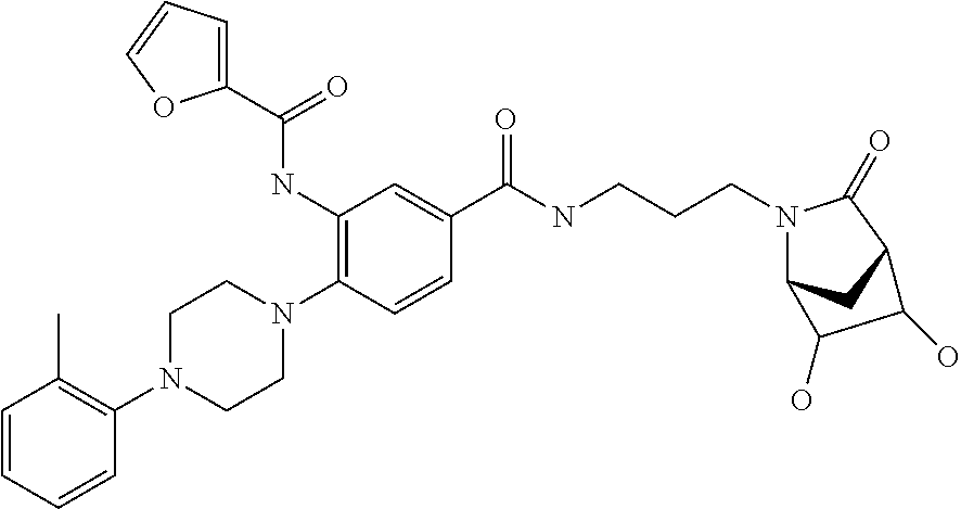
C1(NC(=O)C2=CC=CO2)=C(N2CCN(C3=C(C)C=CC=C3)CC2)C=CC(C(=O)NCCCN2C3CC(C2=O)C(O)C3O)=C1
